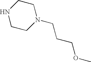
N1CCN(CCCOC)CC1
